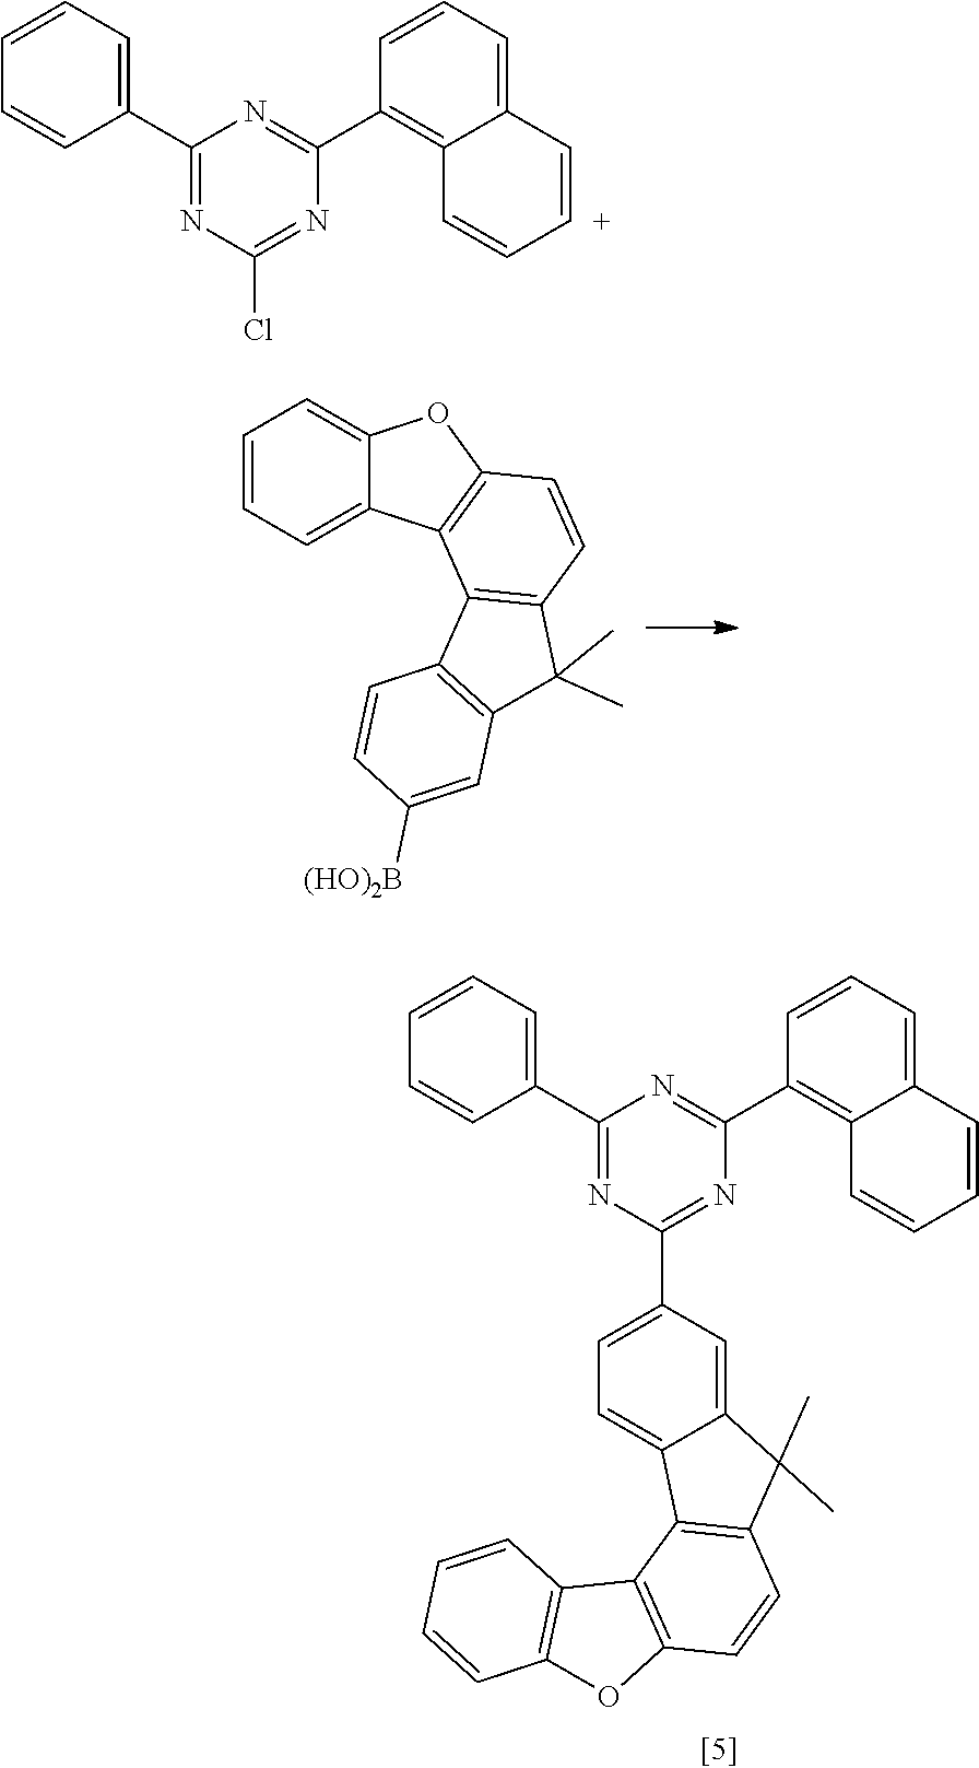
C1=CC=C2C(=C1)OC1=C2C2=C(C=C1)C(C)(C)C1=C2C=CC([(HO)2B])=C1.C1(C2=CC=CC=C2)=NC(C2=CC=C3C(=C2)C(C)(C)C2=C3C3=C(C=C2)OC2=C3C=CC=C2)=NC(C2=C3C(=CC=C2)C=CC=C3)=N1.C1(C2=CC=CC=C2)=NC(Cl)=NC(C2=C3C(=CC=C2)C=[C+]C=C3)=N1
